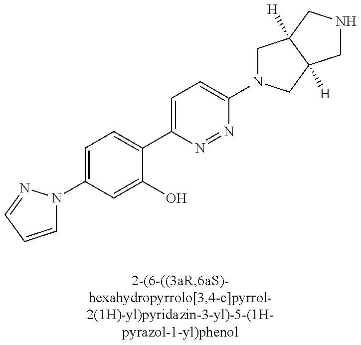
C1(N2C=CC=N2)=CC=C(C2=CC=C(N3CC4([H])C([H])(C3)CNC4)N=N2)C(O)=C1
